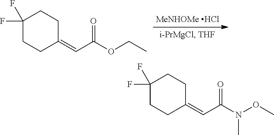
C1(F)(F)CCC(=CC(OCC)=O)CC1.[MeNHOMe HCl].C1(F)(F)CCC(=CC(N(OC)C)=O)CC1
